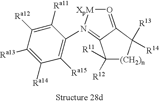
O1=C2C(=N(C3=C([Ra15])C([Ra14])=C([Ra13])C([Ra12])=C3[Ra11])[XpM]1)C([R12])([R11])[(CH2)n]C2([R14])[R13]
